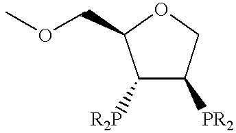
C1([R2P])C([PR2])COC1COC
